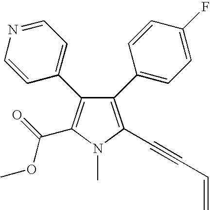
C1(C2=CC=C(F)C=C2)=C(C#CC=C)N(C)C(C(=O)OC)=C1C1=CC=NC=C1
